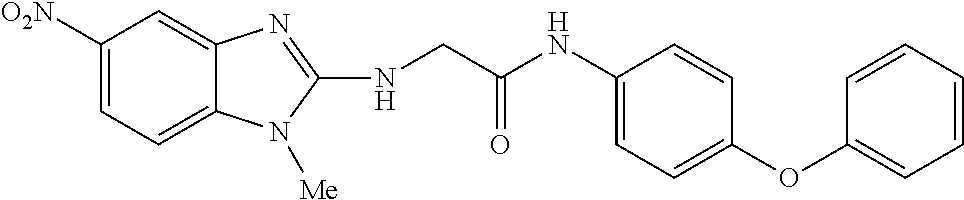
C1([O2N])=CC=C2C(=C1)N=C(NCC(NC1=CC=C(OC3=CC=CC=C3)C=C1)=O)N2[Me]
